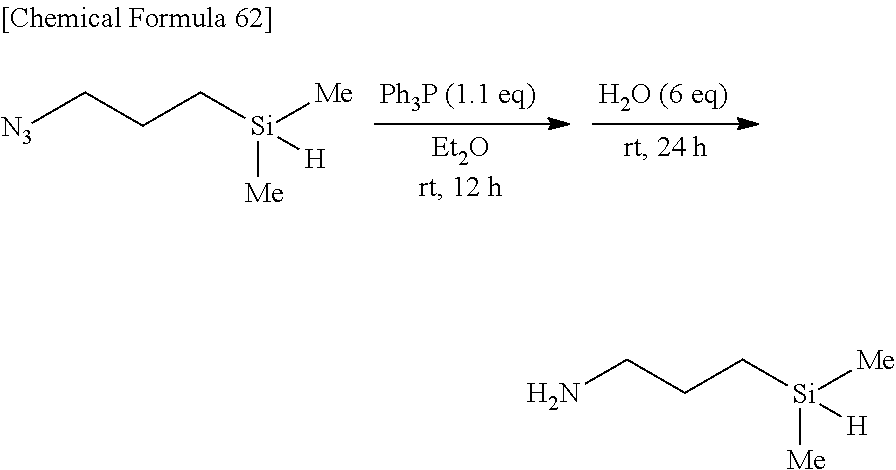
NCCC[Si]([Me])([H])[Me].[N3]CCC[Si]([Me])([H])[Me]
